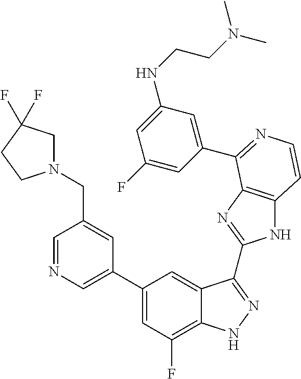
C1=C(C2=CC(F)=C3C(=C2)C(C2=NC4=C(N2)C=CN=C4C2=CC(NCCN(C)C)=CC(F)=C2)=NN3)C=C(CN2CC(F)(F)CC2)C=N1
